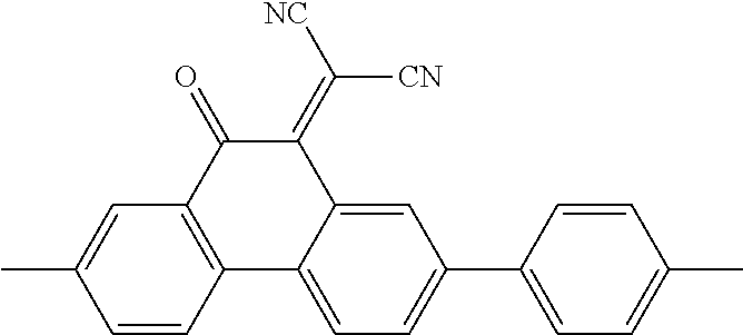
C1=CC2=C(C=C1C)C(=O)C(=C([NC])[CN])C1=CC(C3=CC=C(C)C=C3)=CC=C21
